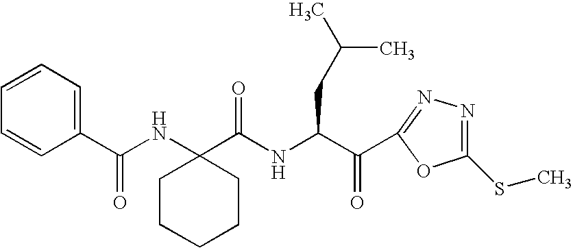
C1(C(NC(C(=O)C2=NN=C(SC)O2)CC(C)C)=O)(NC(C2=CC=CC=C2)=O)CCCCC1
